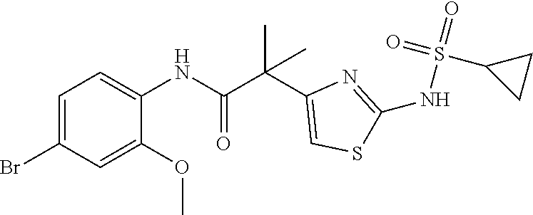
C1=C(Br)C=C(OC)C(NC(C(C2=CSC(NS(=O)(=O)C3CC3)=N2)(C)C)=O)=C1
